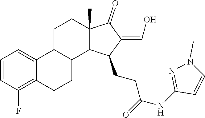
C1=CC(F)=C2C(=C1)C1C(CC2)C2C(C)(CC1)C(=O)C(=CO)C2CCC(NC1=NN(C)C=C1)=O
